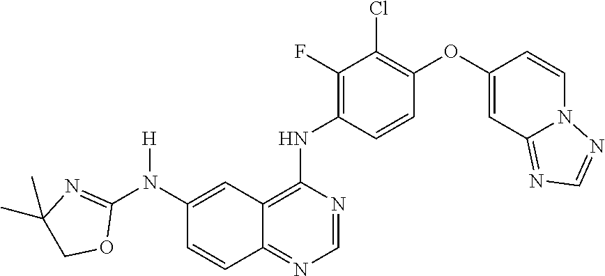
C1(OC2=C(Cl)C(F)=C(NC3=C4C(=NC=N3)C=CC(N([H])C3=NC(C)(C)CO3)=C4)C=C2)=CC2=NC=NN2C=C1
